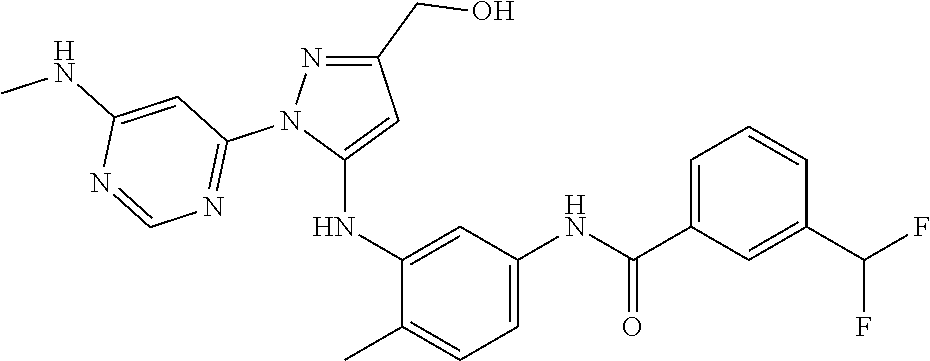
C1(CO)=NN(C2=NC=NC(NC)=C2)C(NC2=CC(NC(=O)C3=CC=CC(C(F)F)=C3)=CC=C2C)=C1
